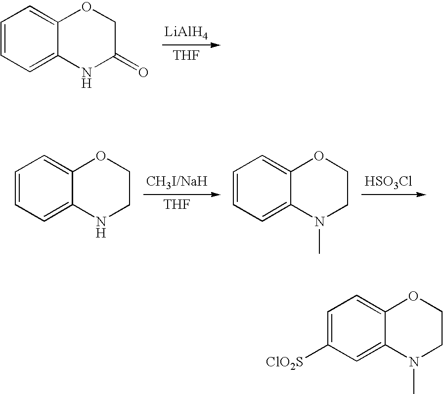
[LiAlH4].[THF].C1=CC=C2C(=C1)OCC(=O)N2.[CH3I/NaH].[THF].[HSO3Cl].C1=CC=C2C(=C1)OCCN2.C1=CC=C2C(=C1)OCCN2C.C1=C([ClO2S])C=C2C(=C1)OCCN2C
